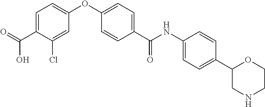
C1=C(C(=O)O)C(Cl)=CC(OC2=CC=C(C(NC3=CC=C(C4CNCCO4)C=C3)=O)C=C2)=C1
